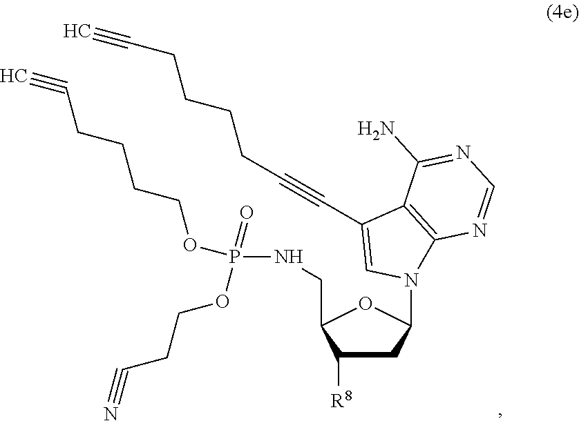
C1C([R8])C(CNP(OCCCCC#C)(OCCC#N)=O)OC1N1C2=C(C(C#CCCCCC#C)=C1)C(N)=NC=N2
